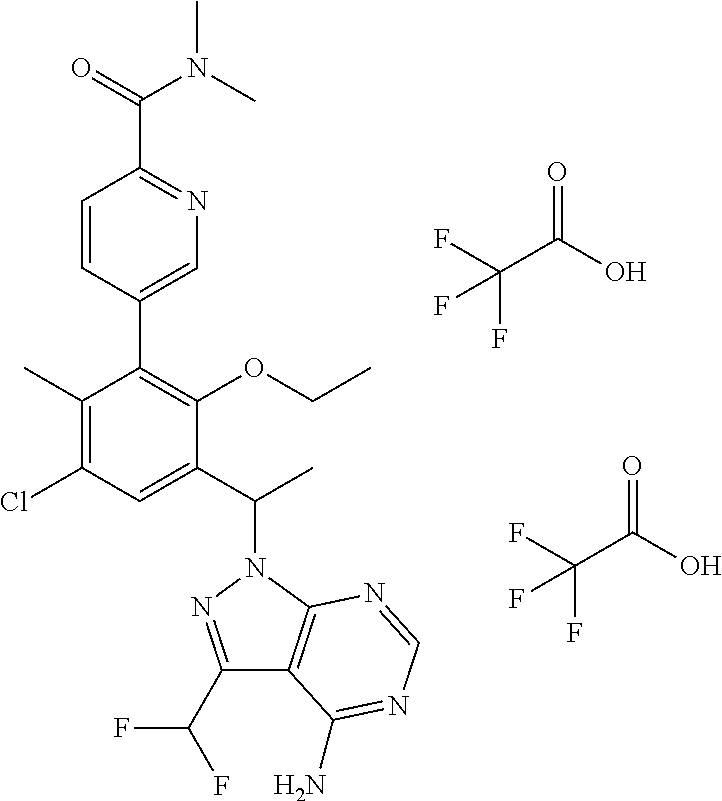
C1(C)=C(Cl)C=C(C(C)N2N=C(C(F)F)C3=C2N=CN=C3N)C(OCC)=C1C1=CN=C(C(=O)N(C)C)C=C1.C(C(O)=O)(F)(F)F.C(C(O)=O)(F)(F)F
